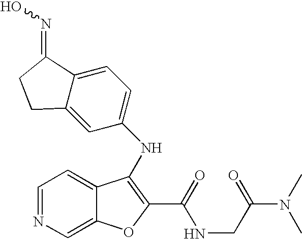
N(C1=C(C(=O)NCC(N(C)C)=O)OC2=CN=CC=C21)C1=CC=C2C(=C1)CCC2=NO
